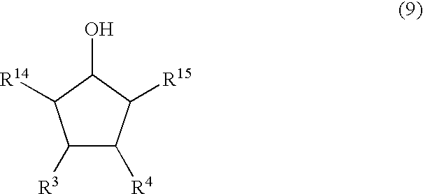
C1([R3])C([R4])C([R15])C(O)C1[R14]
